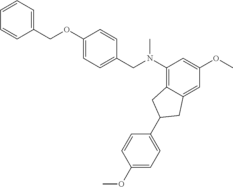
C1(N(CC2=CC=C(OCC3=CC=CC=C3)C=C2)C)=C2C(=CC(OC)=C1)CC(C1=CC=C(OC)C=C1)C2
